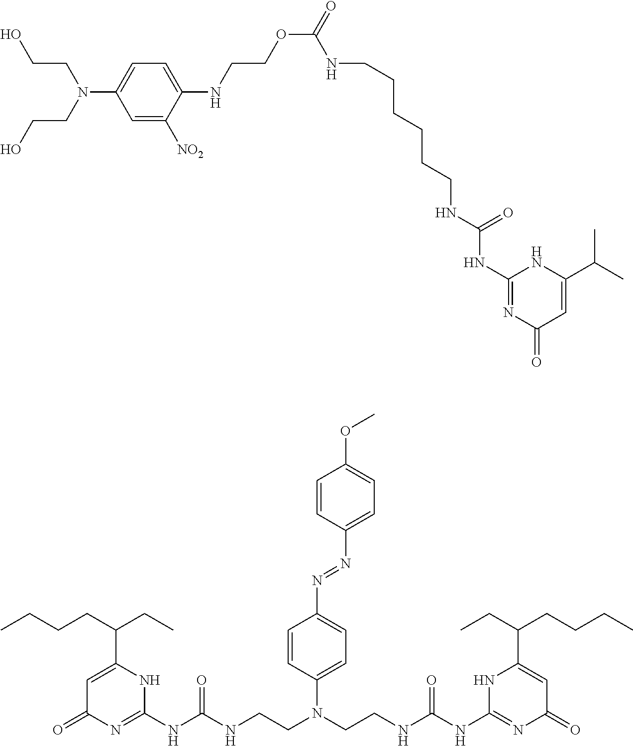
C1=C([NO2])C(NCCOC(=O)NCCCCCCNC(NC2=NC(=O)C=C(C(C)C)N2)=O)=CC=C1N(CCO)CCO.C1=CC(N=NC2=CC=C(N(CCNC(NC3=NC(=O)C=C(C(CC)CCCC)N3)=O)CCNC(NC3=NC(=O)C=C(C(CC)CCCC)N3)=O)C=C2)=CC=C1OC
